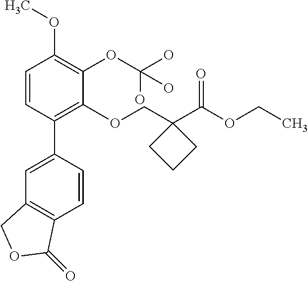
C1=CC(C2=CC3=C(C=C2)C(=O)OC3)=C(OCC2(C(OCC)=O)CCC2)C(OC(O)(O)O)=C1OC
